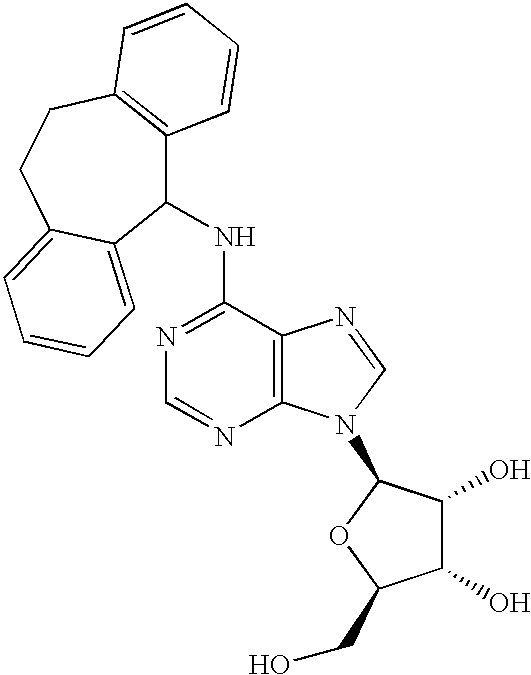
N(C1=NC=NC2=C1N=CN2C1C(O)C(O)C(CO)O1)C1C2=C(CCC3=CC=CC=C13)C=CC=C2
